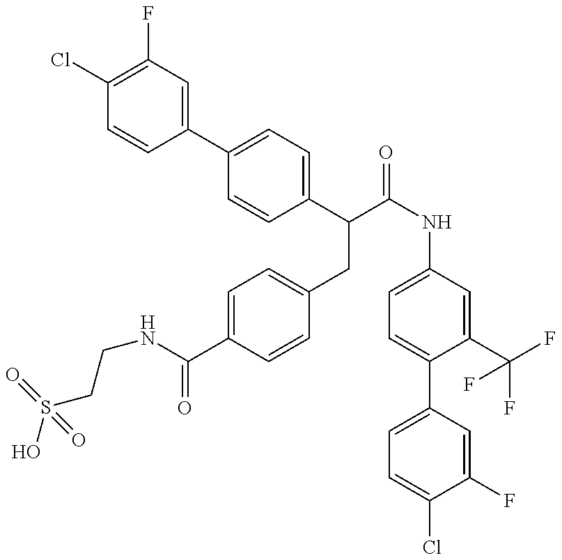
OS(CCNC(=O)C1=CC=C(CC(C2=CC=C(C3=CC(F)=C(Cl)C=C3)C=C2)C(=O)NC2=CC=C(C3=CC=C(Cl)C(F)=C3)C(C(F)(F)F)=C2)C=C1)(=O)=O
